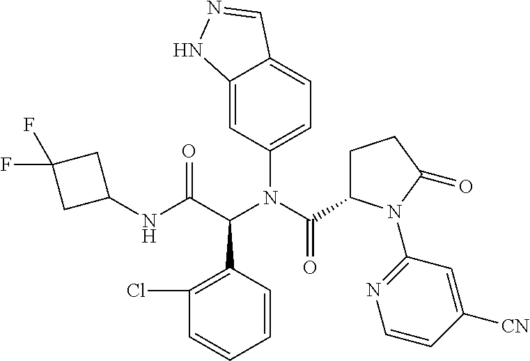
C12=CC(N(C(=O)C3CCC(=O)N3C3=NC=CC([CN])=C3)C(C(NC3CC(F)(F)C3)=O)C3=C(Cl)C=CC=C3)=CC=C1C=NN2
